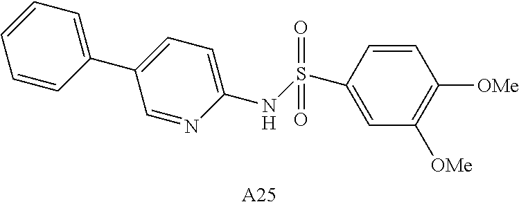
C1=NC(NS(C2=CC([OMe])=C([OMe])C=C2)(=O)=O)=CC=C1C1=CC=CC=C1.[A25]
